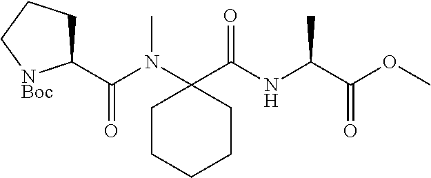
C1(C(N(C2(C(NC(C(OC)=O)C)=O)CCCCC2)C)=O)CCC[NBoc]1
